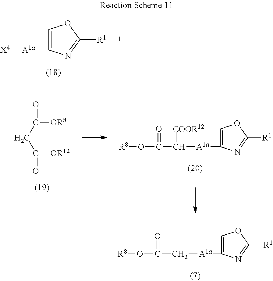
C(=O)([OR8])CC(=O)[OR12].[A1a](C1=COC([R1])=N1)C(C(O[R8])=O)[COOR12].[A1a](C1=COC([R1])=N1)CC(O[R8])=O.[A1a](C1=COC([R1])=N1)[X4]
